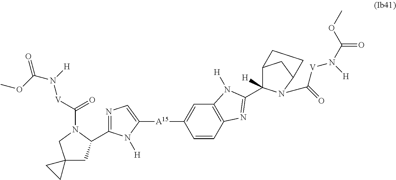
C1=CC2=C(C=C1[A15]C1=CN=C(C3CC4(CN3C([V]N(C(OC)=O)[H])=O)CC4)N1[H])N([H])C(C1([H])C3CC(CC3)N1C(=O)[V]N(C(OC)=O)[H])=N2
